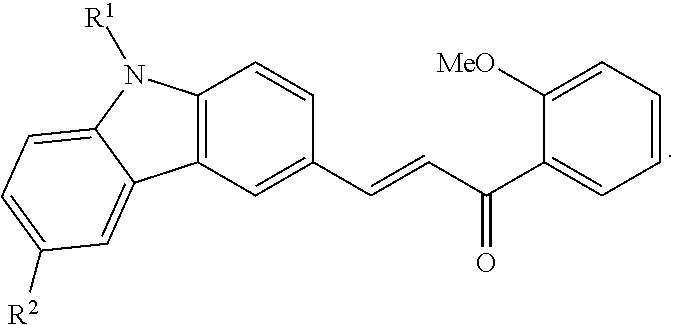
C12=C(C=C(C=CC(C3=CC=CC=C3[MeO])=O)C=C1)C1=CC([R2])=CC=C1N2[R1]
